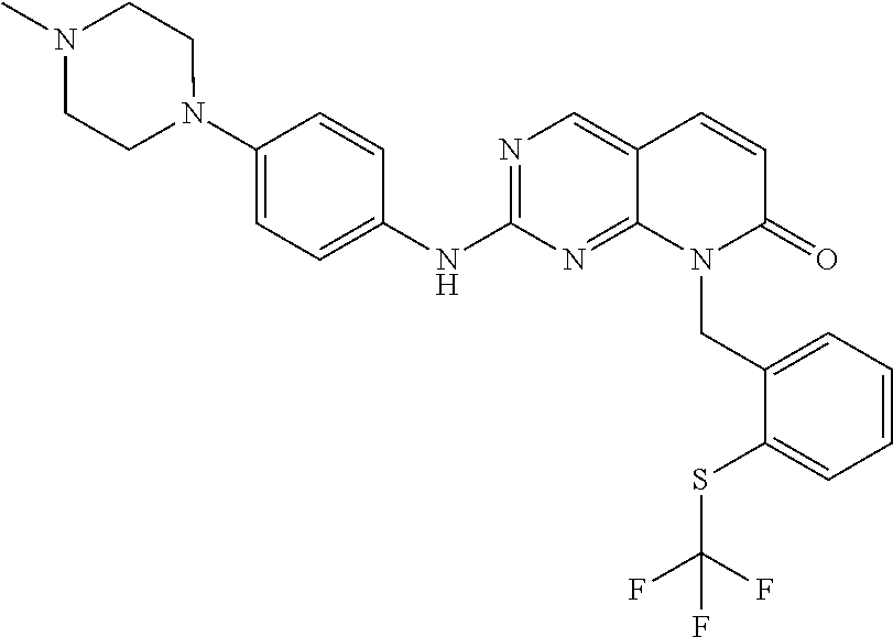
N1(C2=CC=C(NC3=NC=C4C(=N3)N(CC3=CC=CC=C3SC(F)(F)F)C(=O)C=C4)C=C2)CCN(C)CC1
